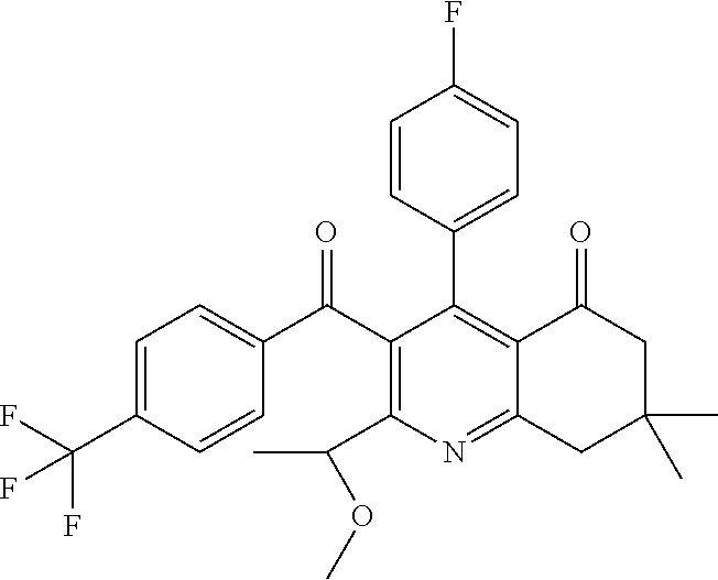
C1=C(C(F)(F)F)C=CC(C(C2=C(C(C)OC)N=C3C(=C2C2=CC=C(F)C=C2)C(=O)CC(C)(C)C3)=O)=C1
